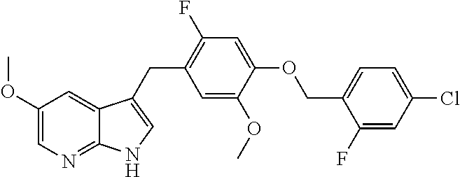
C1(OC)=CN=C2C(=C1)C(CC1=C(F)C=C(OCC3=CC=C(Cl)C=C3F)C(OC)=C1)=CN2
